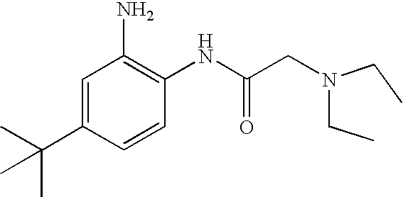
C1=C(C(C)(C)C)C=CC(NC(CN(CC)CC)=O)=C1N
